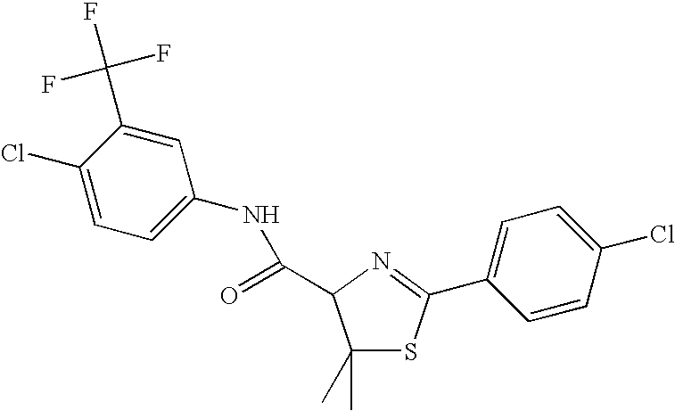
C1(Cl)=CC=C(NC(=O)C2C(C)(C)SC(C3=CC=C(Cl)C=C3)=N2)C=C1C(F)(F)F
